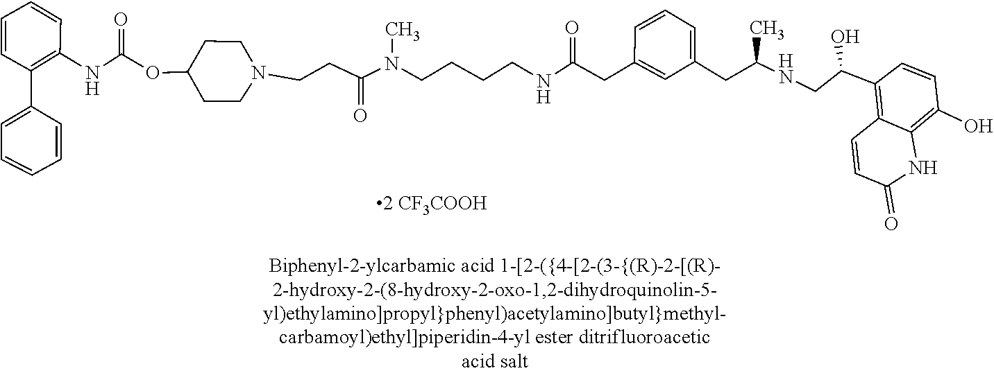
C12=C(C(CNC(CC3=CC=CC(CC(NCCCCN(C(CCN4CCC(OC(NC5=C(C6=CC=CC=C6)C=CC=C5)=O)CC4)=O)C)=O)=C3)C)O)C=CC(O)=C1NC(=O)C=C2
